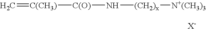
C=[C(CH3)][C(O)]N[(CH2)x][N+(CH3)3]
